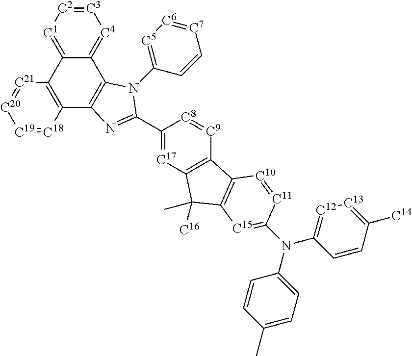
[C3]1=[C2][C1]=C2C(=[C4]1)C1=C(C3=C2[C21]=[C20][C19]=[C18]3)N=C(C2=[C17]C3=C([C9]=[C8]2)C2=C(C3([C16])C)[C15]=C(N(C3=[C12][C13]=C([C14])C=C3)C3=CC=C(C)C=C3)[C11]=[C10]2)N1C1=[C5][C6]=[C7]C=C1
